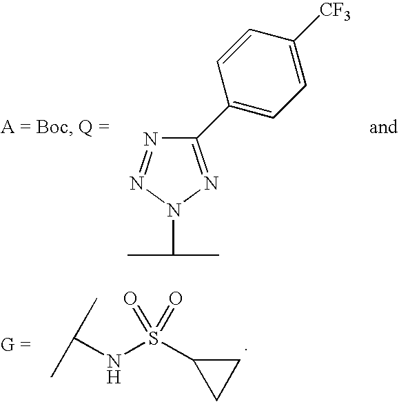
C(NS(C1CC1)(=O)=O)(C)C.N1=NN(C(C)C)N=C1C1=CC=C([CF3])C=C1
